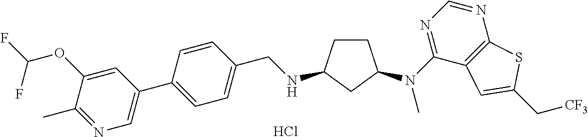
C1CC(N(C2=NC=NC3=C2C=C(C[CF3])S3)C)CC1NCC1=CC=C(C2=CN=C(C)C(OC(F)F)=C2)C=C1.Cl
